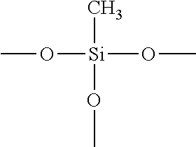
O([Si](OC)(OC)C)C
